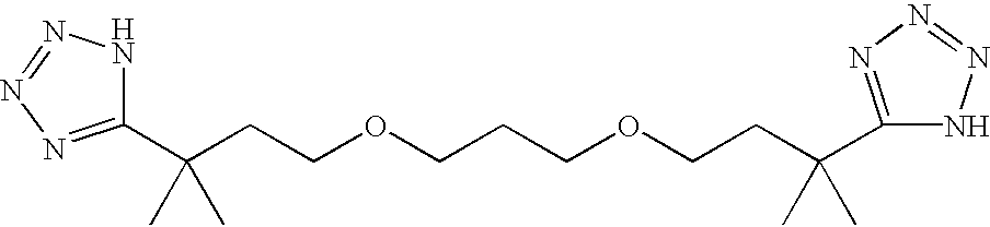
C(CCOCCCOCCC(C)(C)C1=NN=NN1)(C)(C)C1=NN=NN1
